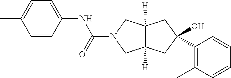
C12([H])C([H])(CC(O)(C3=C(C)C=CC=C3)C1)CN(C(NC1=CC=C(C)C=C1)=O)C2
